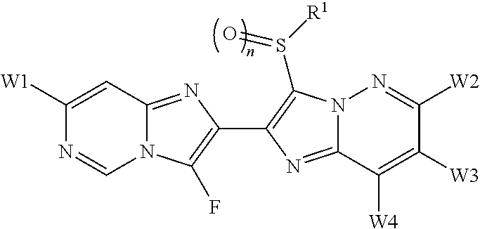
C1([W1])=CC2=NC(C3=C(S([R1])=O)N4C(=N3)C([W4])=C([W3])C([W2])=N4)=C(F)N2C=N1
